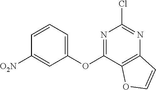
[O2N]C1=CC(OC2=NC(Cl)=NC3=C2OC=C3)=CC=C1
